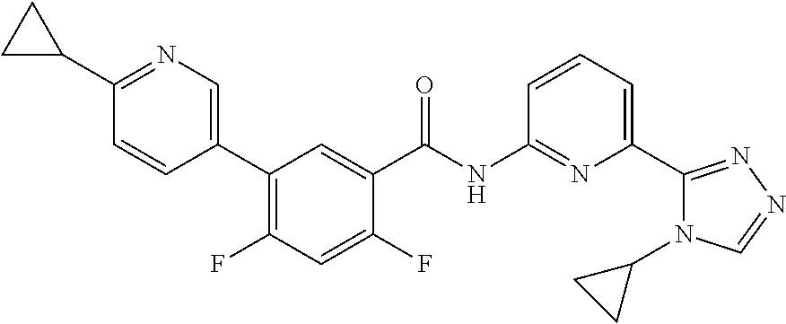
C1(C2=C(F)C=C(F)C(C(=O)NC3=NC(C4=NN=CN4C4CC4)=CC=C3)=C2)=CN=C(C2CC2)C=C1
